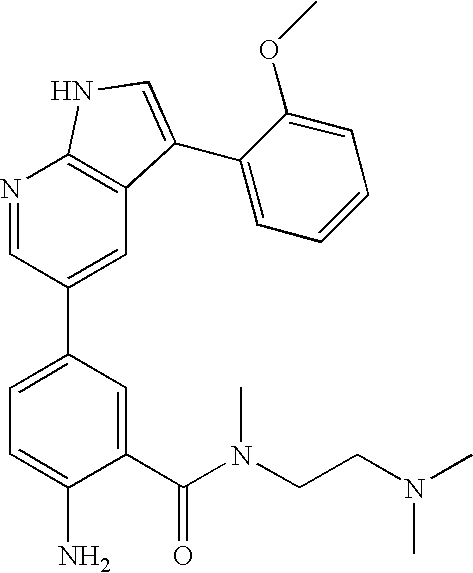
C1(C(N(CCN(C)C)C)=O)=CC(C2=CC3=C(N=C2)NC=C3C2=CC=CC=C2OC)=CC=C1N
